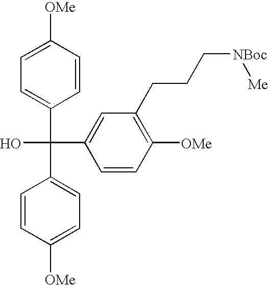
C1=CC([OMe])=CC=C1C(C1=CC=C([OMe])C=C1)(C1=CC(CCC[NBoc][Me])=C([OMe])C=C1)O
